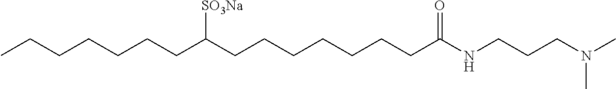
CCCCCCCC(CCCCCCCC(=O)NCCCN(C)C)[SO3Na]
